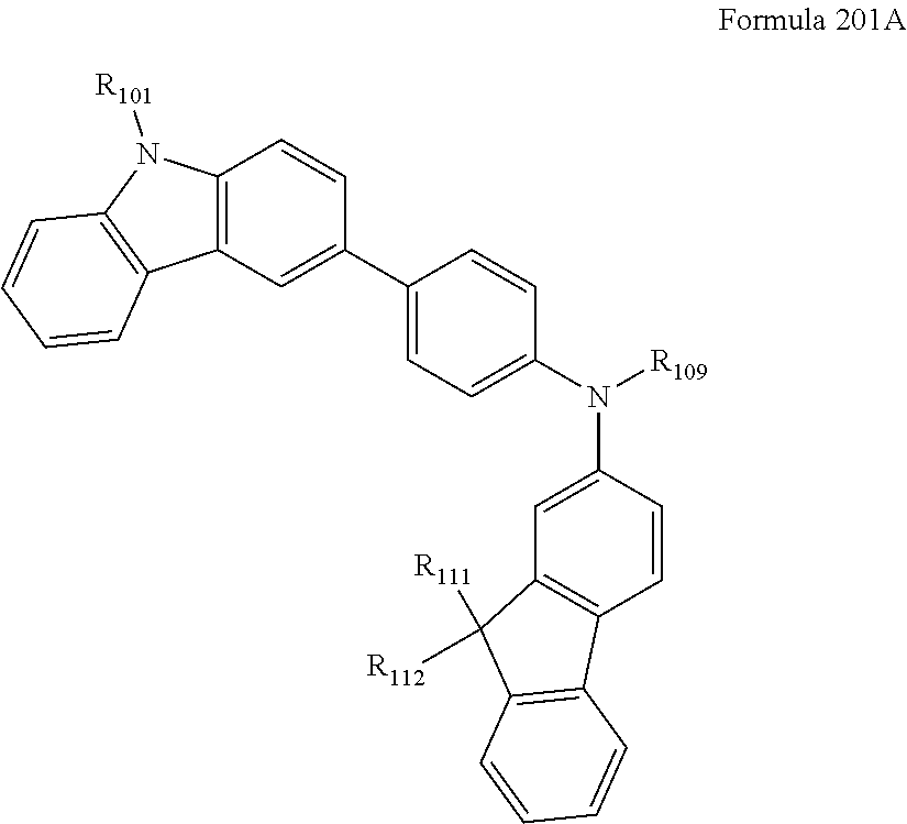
C12=C(C3=C(C1([R112])[R111])C=C(N(C1=CC=C(C4=CC5=C(C=C4)N([R101])C4=C5C=CC=C4)C=C1)[R109])C=C3)C=CC=C2
